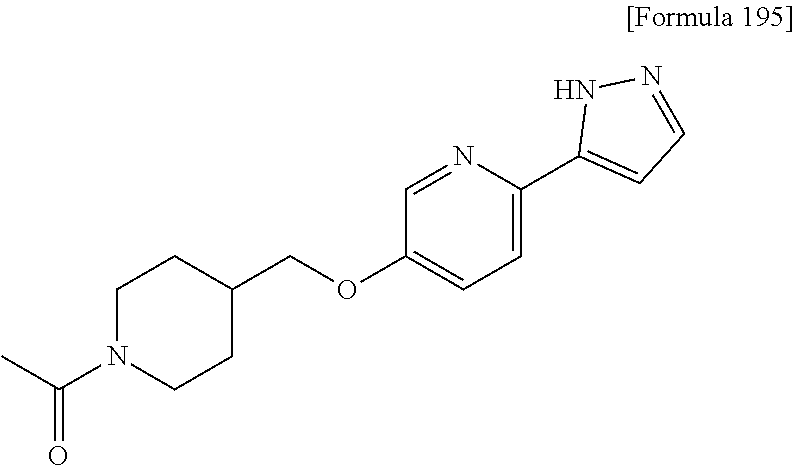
C1=NC(C2=CC=NN2)=CC=C1OCC1CCN(C(C)=O)CC1
